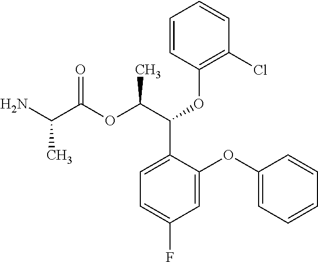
CC(C(=O)OC(C(C1=CC=C(F)C=C1OC1=CC=CC=C1)OC1=C(Cl)C=CC=C1)C)N
